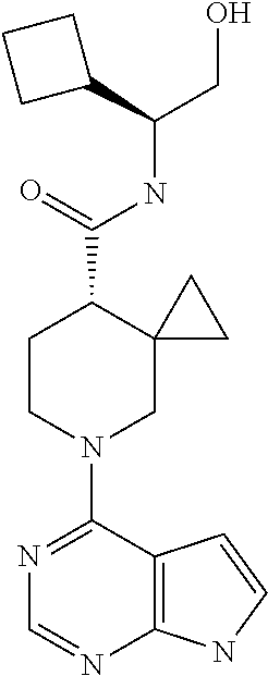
N1=C(N2CC3(C(C(=O)NC(CO)C4CCC4)CC2)CC3)C2=C(N=C1)NC=C2
